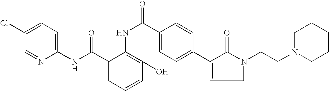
C1(Cl)=CC=C(NC(C2=CC=CC(O)=C2NC(=O)C2=CC=C(C3=CCN(CCN4CCCCC4)C3=O)C=C2)=O)N=C1
